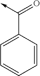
C(C1=CC=CC=C1)(->C)=O
